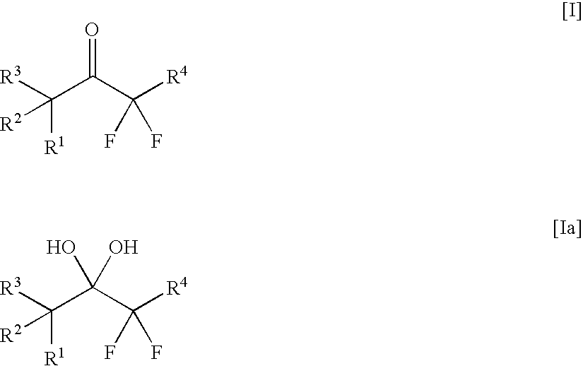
[R3]C(C(C([R4])(F)F)=O)([R1])[R2].[R3]C(C(C([R4])(F)F)(O)O)([R1])[R2]
